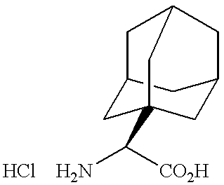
NC([CO2H])C12CC3CC(C1)CC(C3)C2.Cl
